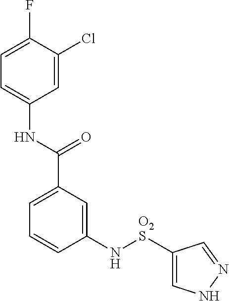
C1(N[O2S]C2=CNN=C2)=CC(C(NC2=CC=C(F)C(Cl)=C2)=O)=CC=C1
